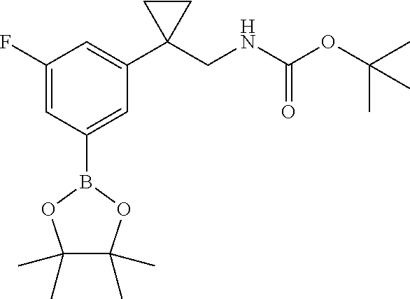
C1(F)=CC(B2OC(C)(C)C(C)(C)O2)=CC(C2(CNC(OC(C)(C)C)=O)CC2)=C1
